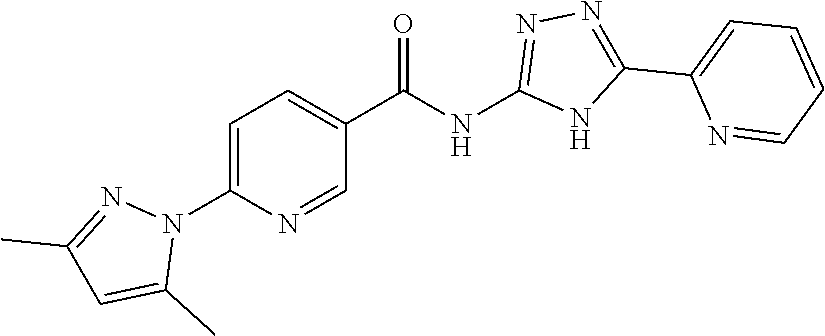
C1=C(N2N=C(C)C=C2C)N=CC(C(=O)NC2=NN=C(C3=CC=CC=N3)N2)=C1
